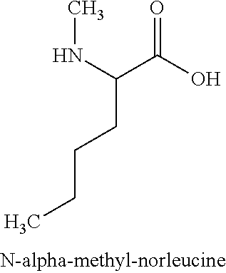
O=C(O)C(NC)CCCC
